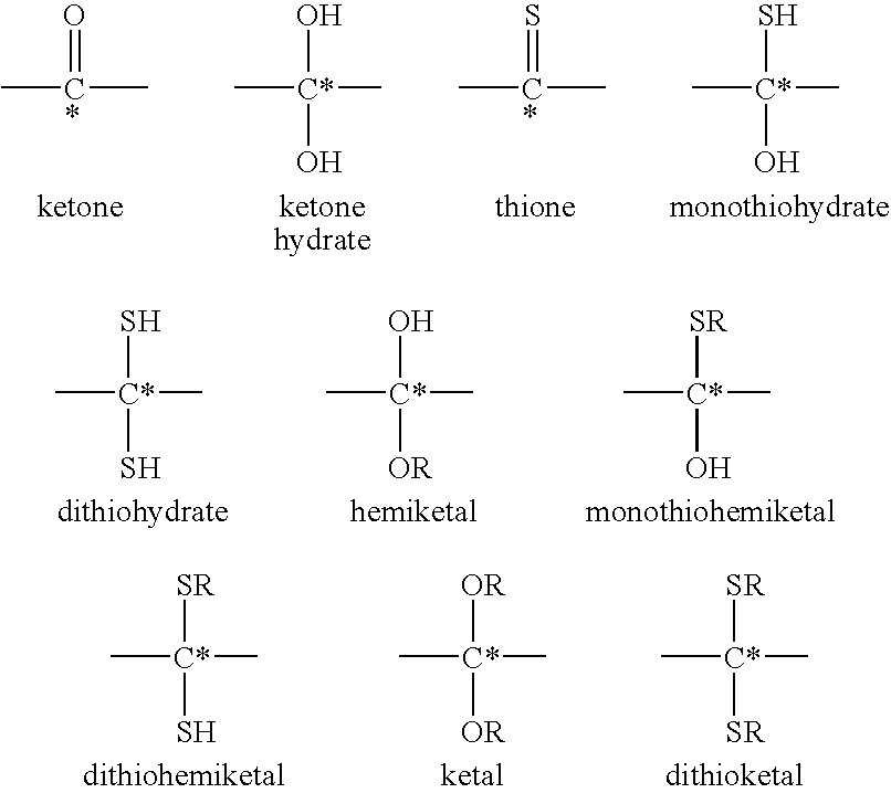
C[C*](C)=O.C[C*](C)(O)O.C[C*](C)=S.C[C*](C)(S)O.C[C*](C)(S)S.C[C*](C)(O)[OR].C[C*](C)([SR])O.C[C*](C)([SR])S.C[C*](C)([SR])[SR].C[C*](C)([OR])[OR]
